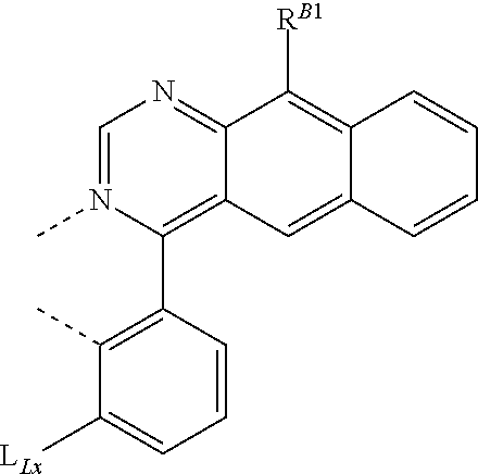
C1=N(C)C(C2=C(C)C([LLx])=CC=C2)=C2C(=N1)C([RB1])=C1C(=C2)C=CC=C1
